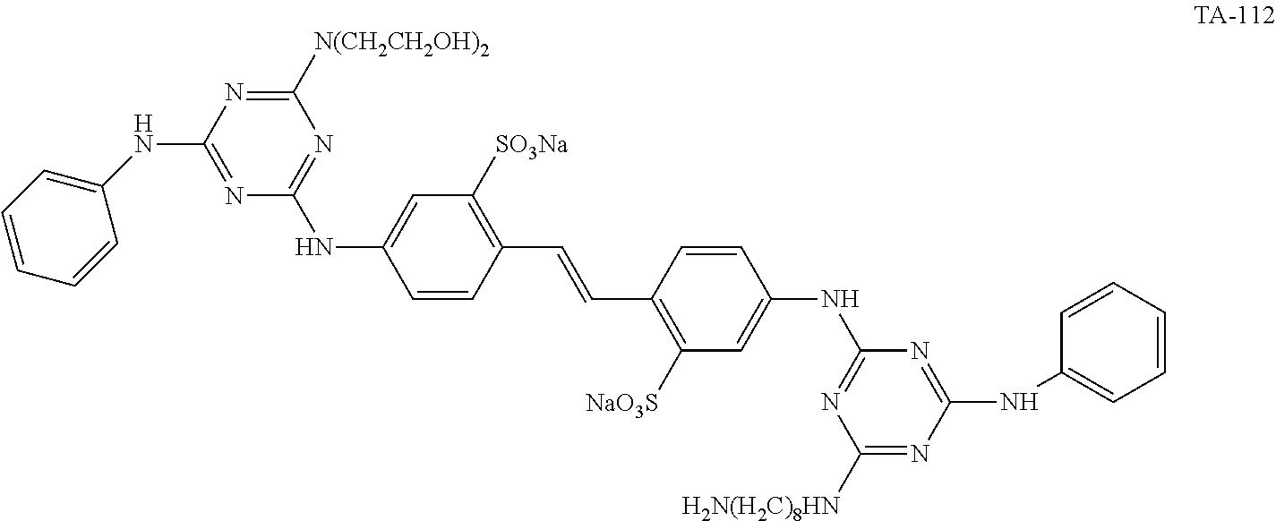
C1([H2N(H2C)8HN])=NC(NC2=CC=CC=C2)=NC(NC2=CC([NaO3S])=C(C=CC3=C([SO3Na])C=C(NC4=NC([N(CH2CH2OH)2])=NC(NC5=CC=CC=C5)=N4)C=C3)C=C2)=N1
